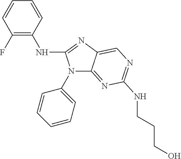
C1(F)=C(NC2=NC3=CN=C(NCCCO)N=C3N2C2=CC=CC=C2)C=CC=C1
